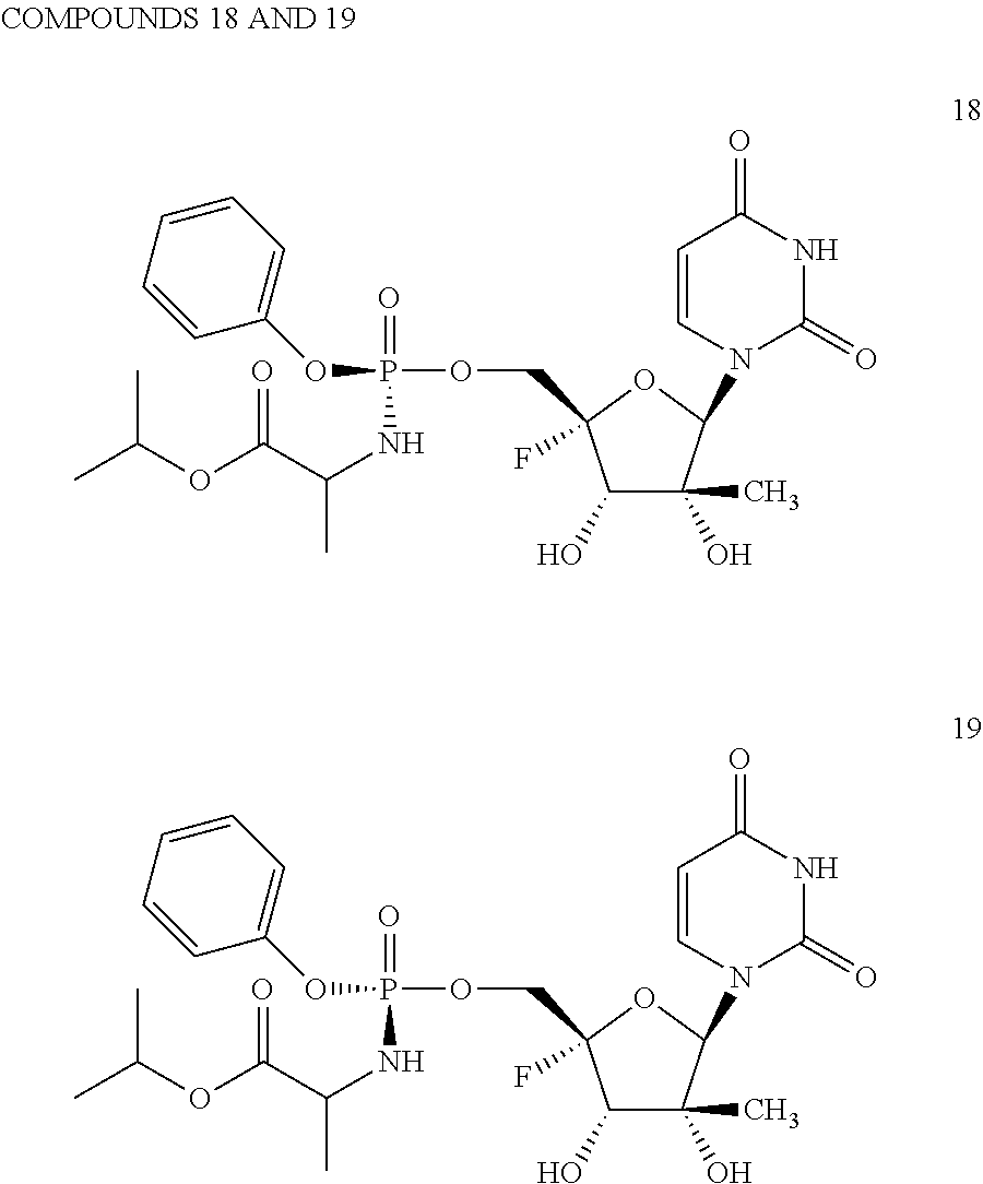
C1(O)C(O)(C)C(N2C=CC(=O)NC2=O)OC1(F)COP(=O)(NC(C)C(OC(C)C)=O)OC1=CC=CC=C1.C1(O)C(O)(C)C(N2C=CC(=O)NC2=O)OC1(F)COP(=O)(NC(C)C(OC(C)C)=O)OC1=CC=CC=C1
